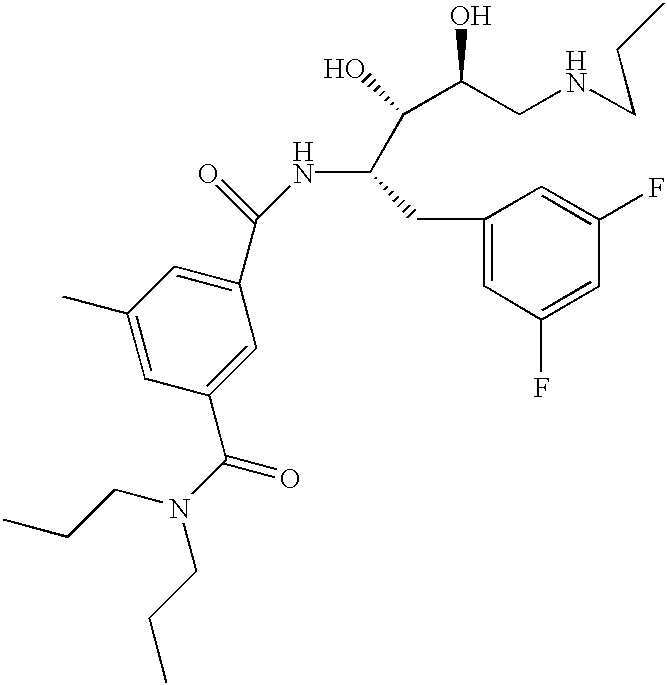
C1(C)=CC(C(N(CCC)CCC)=O)=CC(C(=O)NC(C(C(O)CNCCC)O)CC2=CC(F)=CC(F)=C2)=C1
